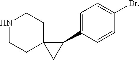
C1(C2=CC=C(Br)C=C2)C2(C1)CCNCC2
